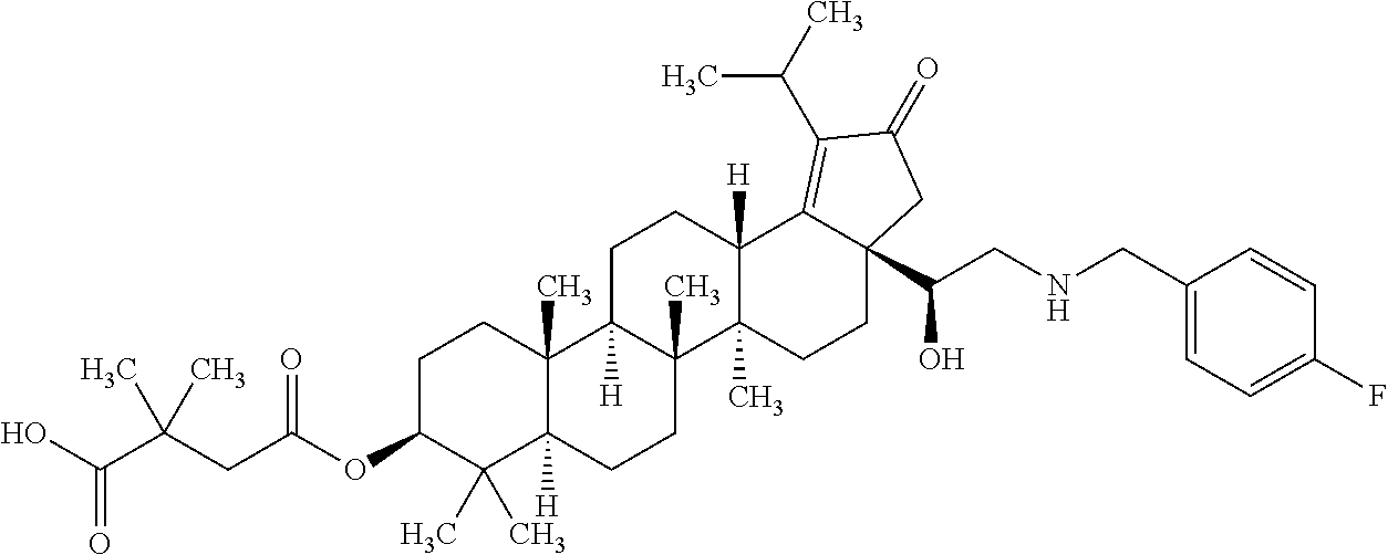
C1C(OC(CC(C(O)=O)(C)C)=O)C(C)(C)C2([H])C(C)(C1)C1([H])C(C)(CC2)C2(C)C([H])(CC1)C1=C(C(C)C)C(=O)CC1(C(CNCC1=CC=C(F)C=C1)O)CC2
